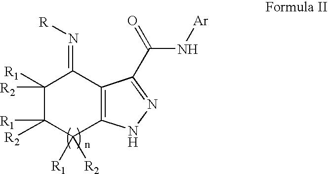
C1([R1])([R2])C([R2])([R1])C([R2])([R1])C2=C(C1=N[R])C(C(N[Ar])=O)=NN2
